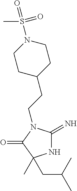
N1C(=N)N(CCC2CCN(S(=O)(=O)C)CC2)C(=O)C1(CC(C)C)C
